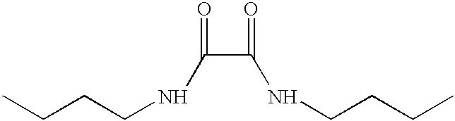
CCCCNC(C(NCCCC)=O)=O
